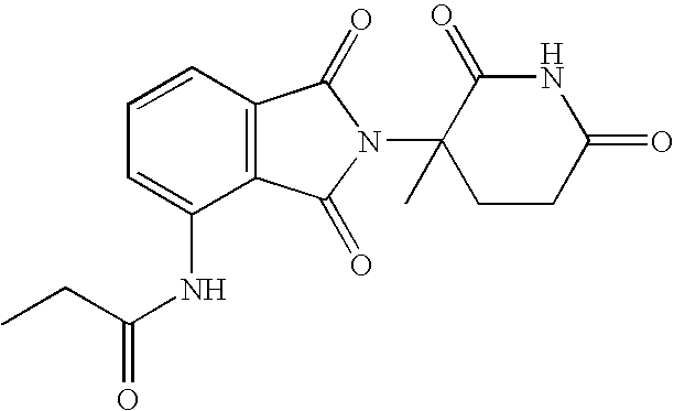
C1=C(NC(CC)=O)C2=C(C=C1)C(=O)N(C1(C)CCC(=O)NC1=O)C2=O
